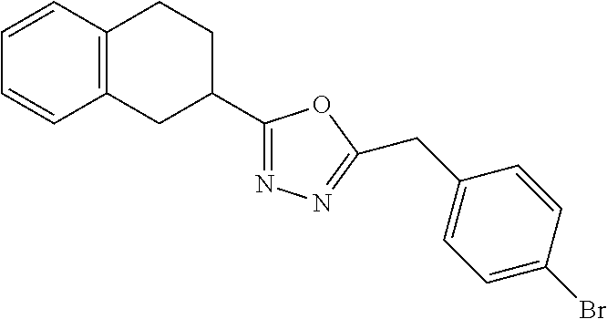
C1=CC2=C(C=C1)CC(C1=NN=C(CC3=CC=C(Br)C=C3)O1)CC2
